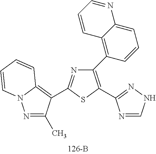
C1(C2=C3C(=CC=C2)N=CC=C3)=C(C2=NNC=N2)SC(C2=C3N(N=C2C)C=CC=C3)=N1
